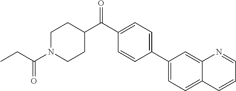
C(C1CCN(C(CC)=O)CC1)(C1=CC=C(C2=CC=C3C(=C2)N=CC=C3)C=C1)=O
